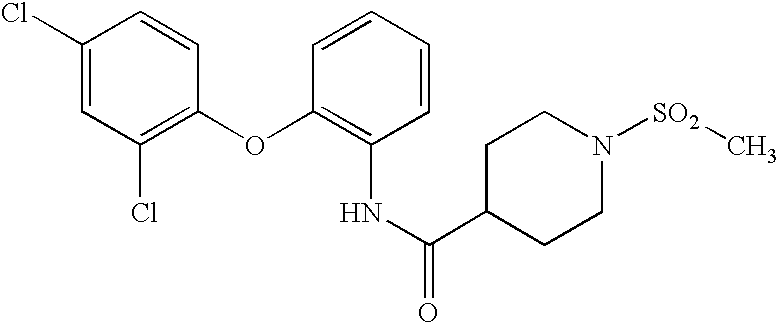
C1(Cl)=CC(Cl)=C(OC2=C(NC(=O)C3CCN([SO2]C)CC3)C=CC=C2)C=C1
